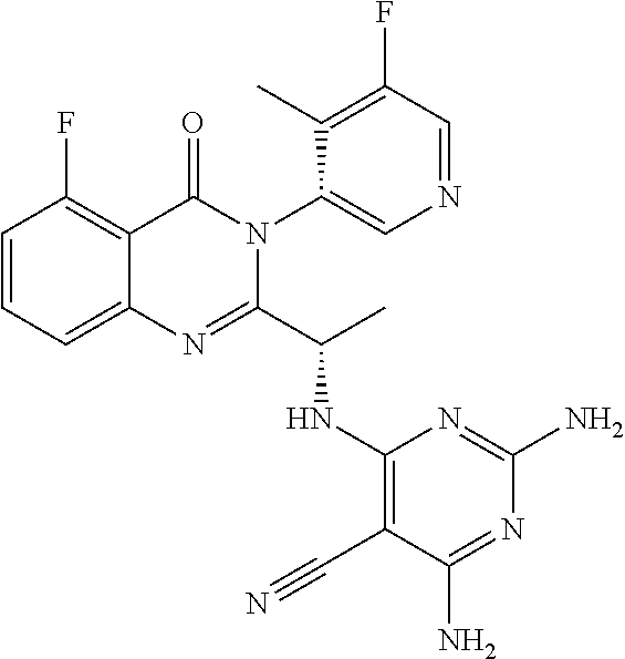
C1=CC=C2C(=C1F)C(=O)N(C1=CN=CC(F)=C1C)C(C(C)NC1=C(C#N)C(N)=NC(N)=N1)=N2
